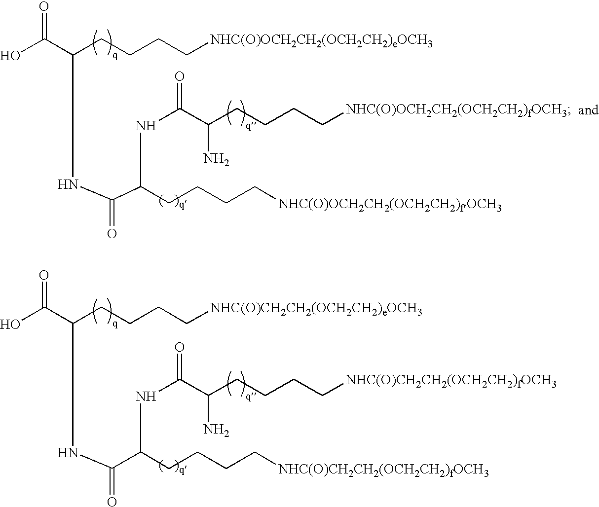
C(C(NC(C(NC(C(CCCC[NHC(O)OCH2CH2(OCH2CH2)fOCH3])N)=O)CCCC[NHC(O)OCH2CH2(OCH2CH2)fOCH3])=O)CCCC[NHC(O)OCH2CH2(OCH2CH2)eOCH3])(=O)O.C(C(NC(C(NC(C(CCCC[NHC(O)CH2CH2(OCH2CH2)fOCH3])N)=O)CCCC[NHC(O)CH2CH2(OCH2CH2)fOCH3])=O)CCCC[NHC(O)CH2CH2(OCH2CH2)eOCH3])(=O)O
